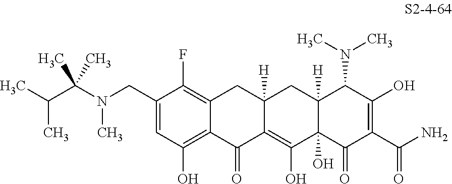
C1(CN(C)C(C(C)C)(C)C)=CC(O)=C2C(=C1F)CC1([H])C(=C(O)C3(O)C([H])(C1)C(N(C)C)C(O)=C(C(N)=O)C3=O)C2=O
